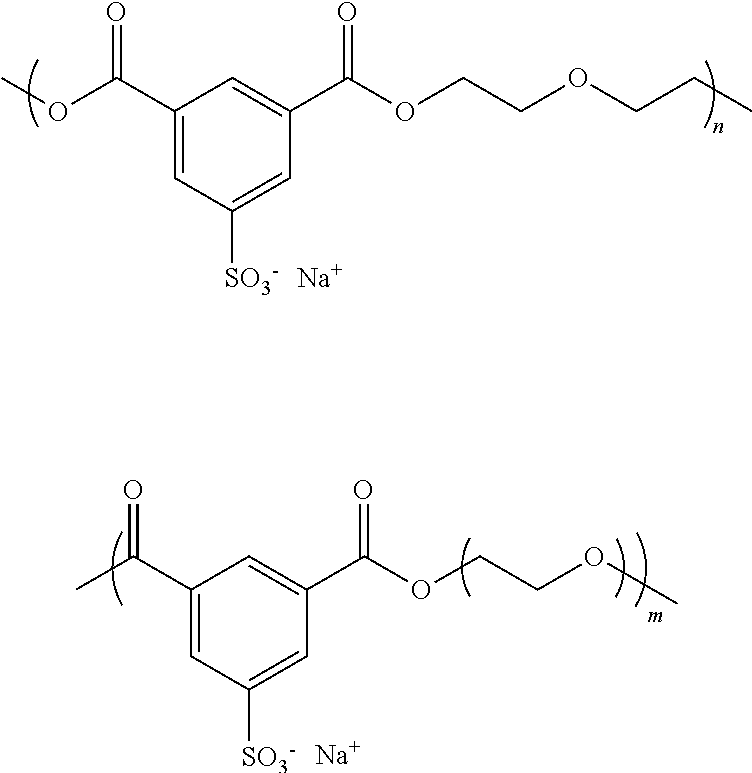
[Na].C1(C(OC)=O)=CC([SO3-])=CC(C(OCCOCCC)=O)=C1.C(C1=CC([SO3-])=CC(C(OCCOC)=O)=C1)(=O)C.[Na]
